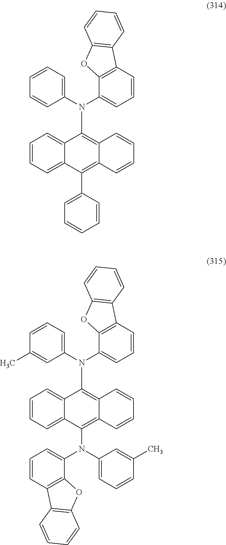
C1(C2=C3C(=C(N(C4=CC=CC=C4)C4=CC=CC5=C4OC4=C5C=CC=C4)C4=CC=CC=C24)C=CC=C3)=CC=CC=C1.C1=CC=C(N(C2=CC=CC(C)=C2)C2=C3C(=C(N(C4=CC=CC(C)=C4)C4=CC=CC5=C4OC4=C5C=CC=C4)C4=CC=CC=C24)C=CC=C3)C2=C1C1=C(O2)C=CC=C1
